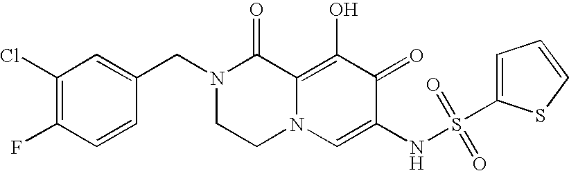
C1(Cl)=C(F)C=CC(CN2CCN3C(=C(O)C(=O)C(NS(=O)(C4=CC=CS4)=O)=C3)C2=O)=C1
